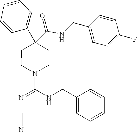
C1(C(NCC2=CC=C(F)C=C2)=O)(C2=CC=CC=C2)CCN(C(NCC2=CC=CC=C2)=NC#N)CC1
